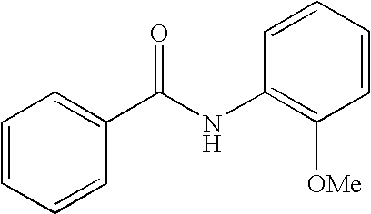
C1=CC=CC(C(NC2=C([OMe])C=CC=C2)=O)=C1
